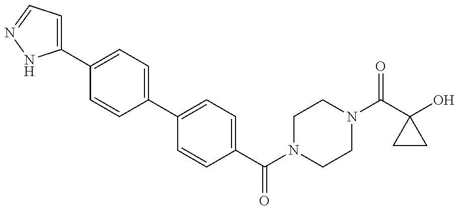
C1(C2=CC=C(C3=CC=C(C(N4CCN(C(C5(O)CC5)=O)CC4)=O)C=C3)C=C2)=CC=NN1
